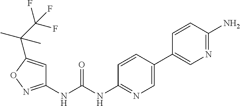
C1(NC(NC2=NC=C(C3=CN=C(N)C=C3)C=C2)=O)=NOC(C(C)(C(F)(F)F)C)=C1
